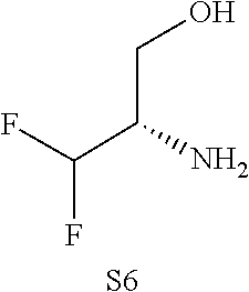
C(C(F)F)(CO)N.[S6]
